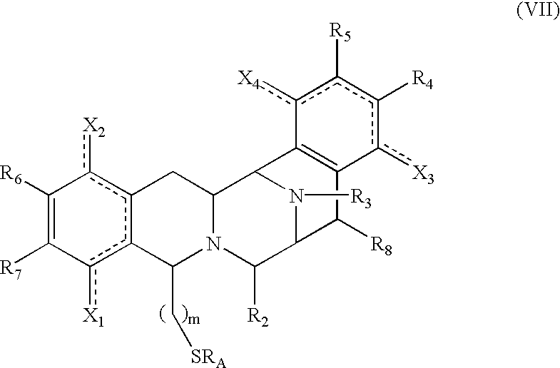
C1([R6])=C([R7])c([X1])c2c(c1[X2])CC1N(C2C[SRA])C([R2])C2N([R3])C1C1=C(C2[R8])c([X3])c([R4])c([R5])c1[X4]
